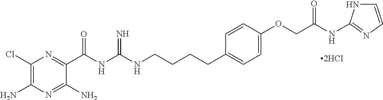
C1(Cl)=C(N)N=C(N)C(C(NC(NCCCCC2=CC=C(OCC(NC3=NC=CN3)=O)C=C2)=N)=O)=N1
